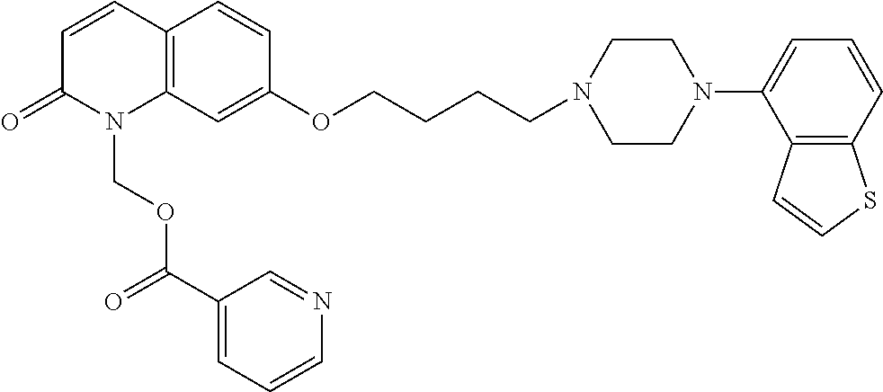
C1=CC2=C(N(COC(C3=CC=CN=C3)=O)C1=O)C=C(OCCCCN1CCN(C3=CC=CC4=C3C=CS4)CC1)C=C2
